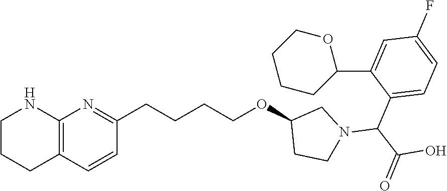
C1CCC2=C(N1)N=C(CCCCOC1CCN(C(C(=O)O)C3=CC=C(F)C=C3C3OCCCC3)C1)C=C2
